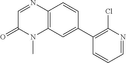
C12=C(C=CC(C3=C(Cl)N=CC=C3)=C1)N=CC(=O)N2C
